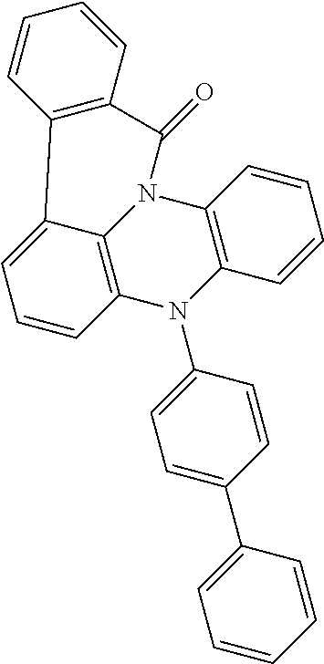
C1=CC2=C3C(=C1)C1=C(C(=O)N3C3=C(N2C2=CC=C(C4=CC=CC=C4)C=C2)C=CC=C3)C=CC=C1
